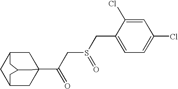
C12CC3(C(CS(CC4=CC=C(Cl)C=C4Cl)=O)=O)CC(C1)CC(C2)C3
